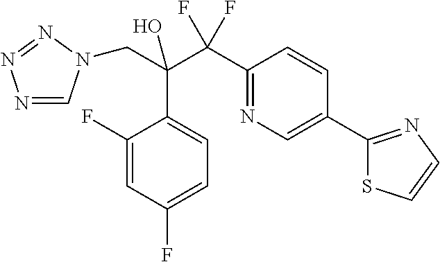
N1=CN(CC(C(C2=NC=C(C3=NC=CS3)C=C2)(F)F)(O)C2=CC=C(F)C=C2F)N=N1
